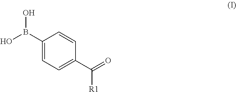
C1(B(O)O)=CC=C(C(=O)[R1])C=C1
